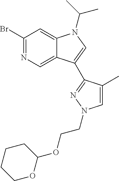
C1(Br)=NC=C2C(=C1)N(C(C)C)C=C2C1=NN(CCOC2CCCCO2)C=C1C
